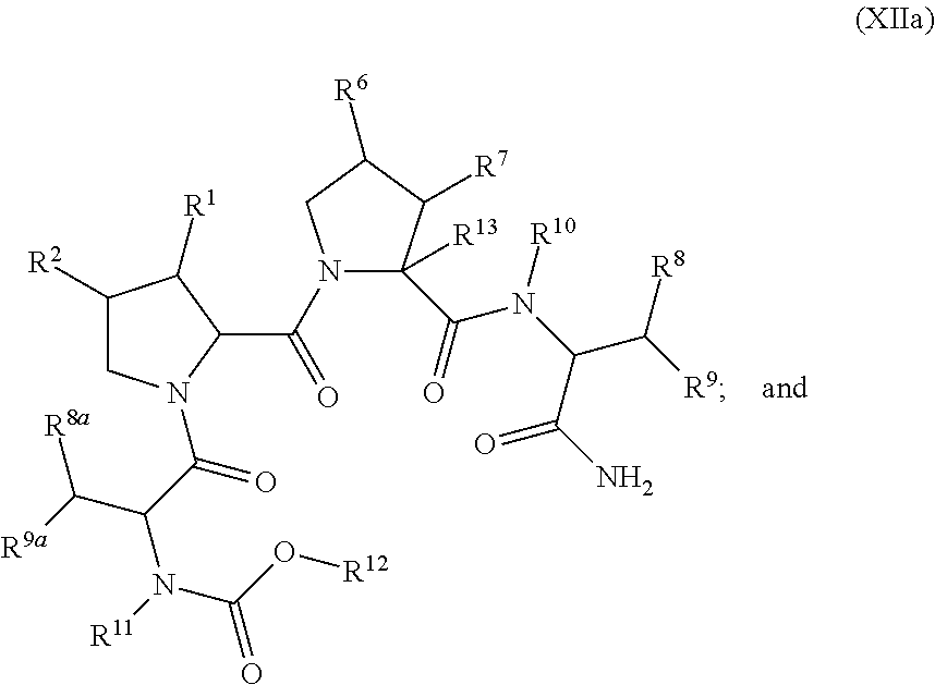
C1([R2])CN(C(C(N(C(=O)O[R12])[R11])C([R9a])[R8a])=O)C(C(=O)N2C([R13])(C(N([R10])C(C([R9])[R8])C(N)=O)=O)C([R7])C([R6])C2)C1[R1]
